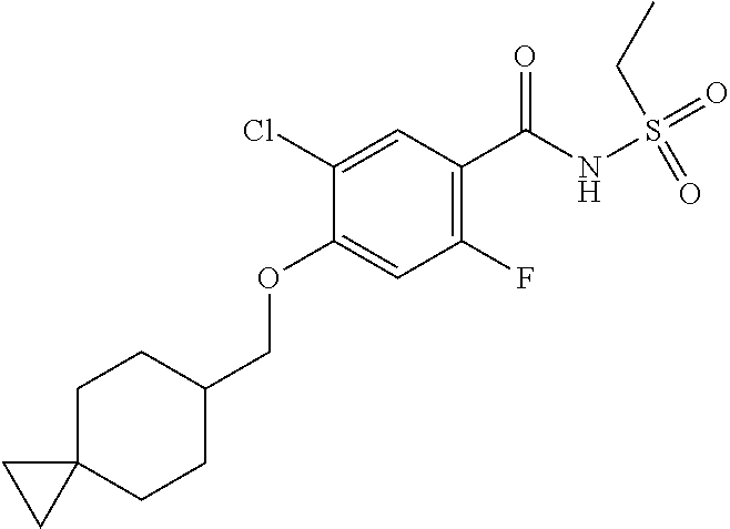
C1(Cl)=CC(C(NS(=O)(=O)CC)=O)=C(F)C=C1OCC1CCC2(CC1)CC2
